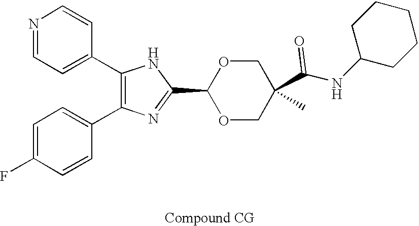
C1(C2=CC=NC=C2)=C(C2=CC=C(F)C=C2)N=C(C2OCC(C(=O)NC3CCCCC3)(C)CO2)N1
